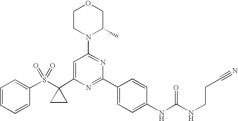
C1(C2(S(C3=CC=CC=C3)(=O)=O)CC2)=CC(N2C(C)COCC2)=NC(C2=CC=C(NC(=O)NCCC#N)C=C2)=N1
